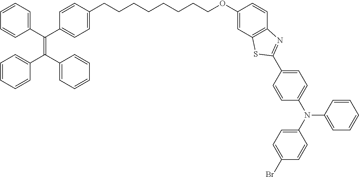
C1=CC=C(C(=C(C2=CC=CC=C2)C2=CC=CC=C2)C2=CC=C(CCCCCCCCOC3=CC4=C(C=C3)N=C(C3=CC=C(N(C5=CC=CC=C5)C5=CC=C(Br)C=C5)C=C3)S4)C=C2)C=C1
